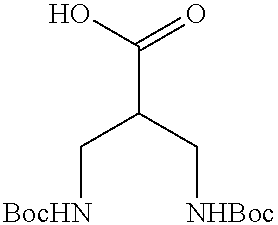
C(C(C[NHBoc])C[BocHN])(O)=O
